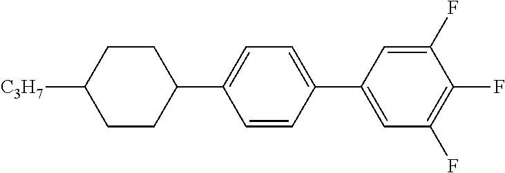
C1CC([C3H7])CCC1C1=CC=C(C2=CC(F)=C(F)C(F)=C2)C=C1
